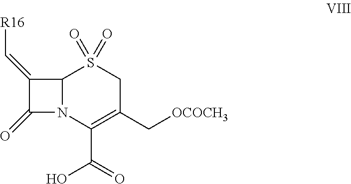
C1(=O)N2C(C1=C[R16])S(=O)(=O)CC(C[OCOCH3])=C2C(O)=O
